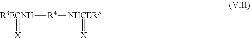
[R3ECNH]([R4][NHCER5]=[X])=[X]
